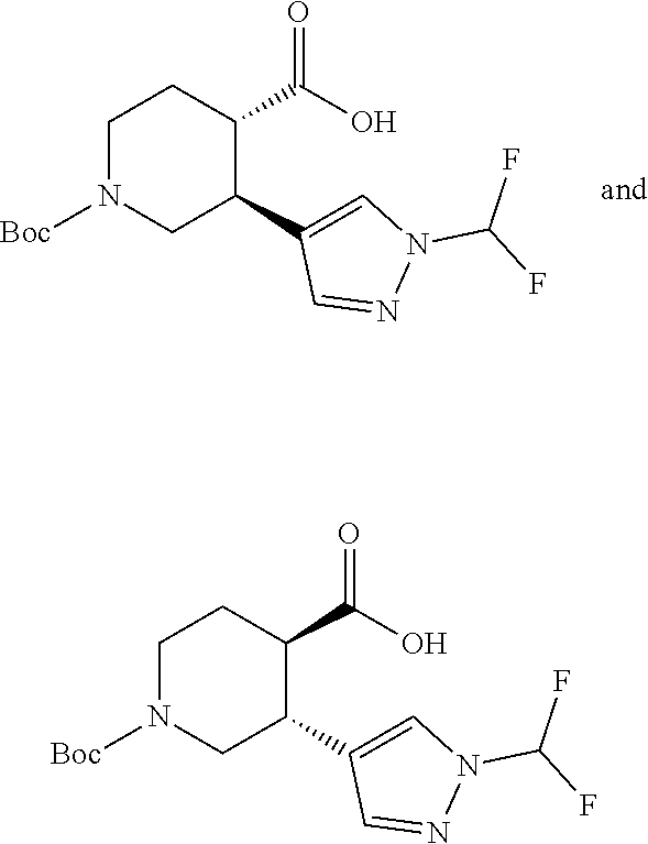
C1(C2=CN(C(F)F)N=C2)C(C(O)=O)CCN([Boc])C1.C1(C2=CN(C(F)F)N=C2)C(C(O)=O)CCN([Boc])C1
